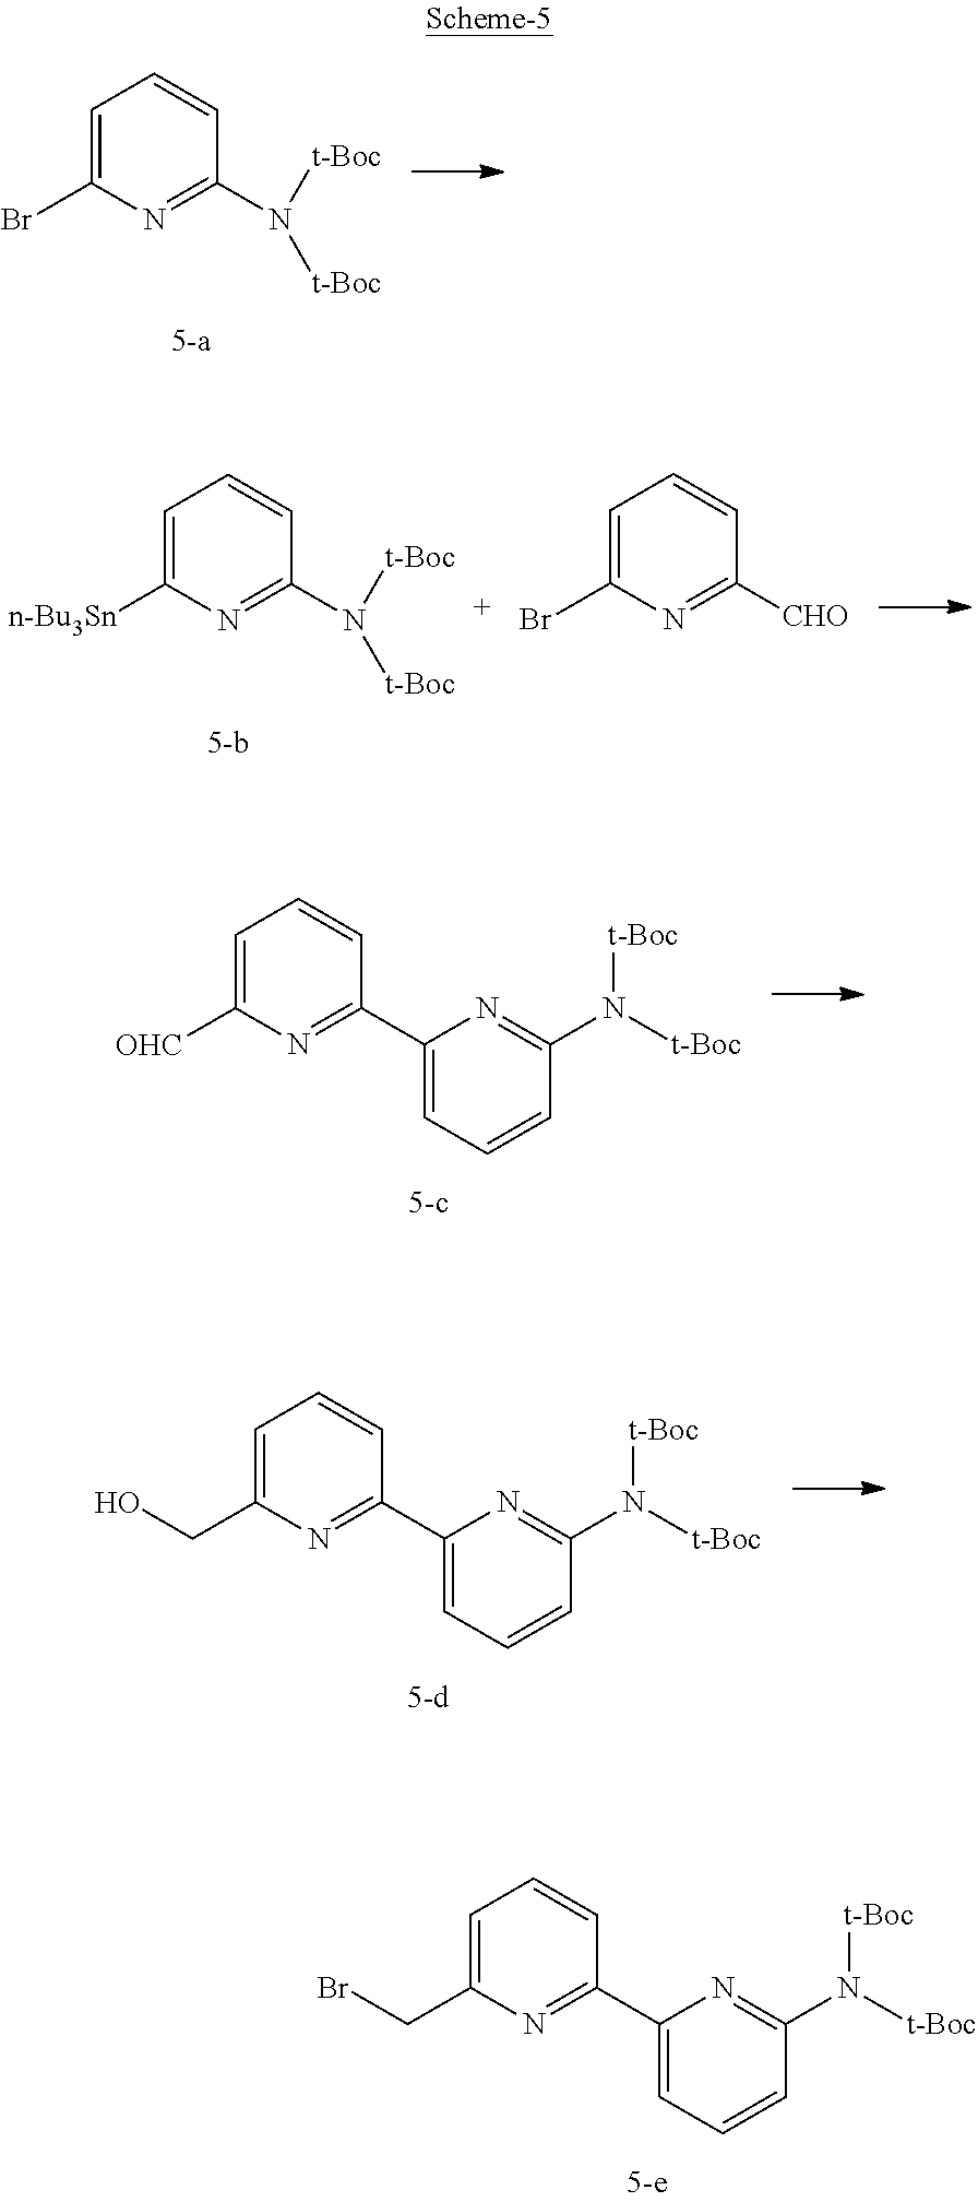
C1=C(CBr)N=C(C2=CC=CC(N([t-Boc])[t-Boc])=N2)C=C1.C1=C(Br)N=C(N([t-Boc])[t-Boc])C=C1.C1=C([n-Bu3Sn])N=C(N([t-Boc])[t-Boc])C=C1.C1=C(Br)N=C([CHO])C=C1.C1=C([OHC])N=C(C2=CC=CC(N([t-Boc])[t-Boc])=N2)C=C1.C1=C(CO)N=C(C2=CC=CC(N([t-Boc])[t-Boc])=N2)C=C1
